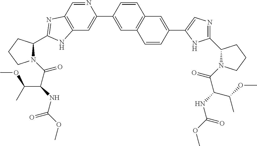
C12=C(C=NC(C3=CC4=C(C=C3)C=C(C3=CN=C(C5N(C(C(NC(OC)=O)C(OC)C)=O)CCC5)N3)C=C4)=C1)N=C(C1CCCN1C(C(NC(OC)=O)C(C)OC)=O)N2
